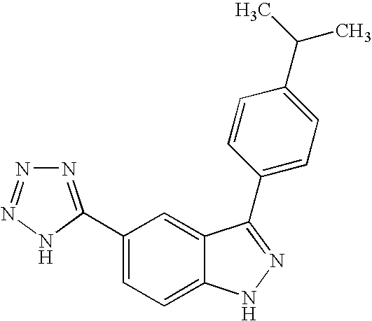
C1(C2=NN=NN2)=CC=C2C(=C1)C(C1=CC=C(C(C)C)C=C1)=NN2
